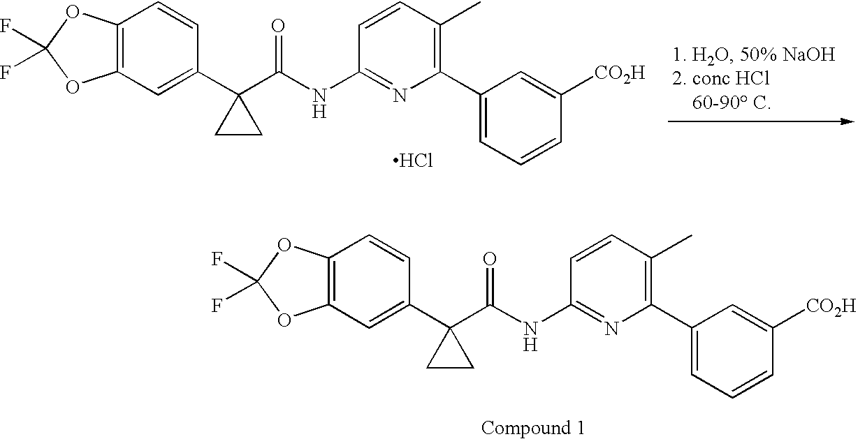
C12=C(C=C(C3(C(=O)NC4=NC(C5=CC=CC([CO2H])=C5)=C(C)C=C4)CC3)C=C1)OC(F)(F)O2.C12=C(C=C(C3(C(=O)NC4=NC(C5=CC=CC([CO2H])=C5)=C(C)C=C4)CC3)C=C1)OC(F)(F)O2.Cl
